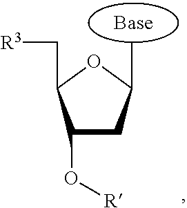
C1(O[R])CC(C)OC1C[R3]
